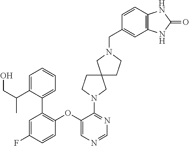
C1(N2CCC3(C2)CCN(CC2=CC4=C(C=C2)NC(=O)N4)C3)=NC=NC=C1OC1=C(C2=CC=CC=C2C(CO)C)C=C(F)C=C1
